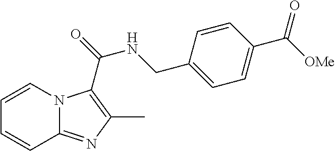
N12C(=NC(C)=C1C(=O)NCC1=CC=C(C([OMe])=O)C=C1)C=CC=C2
